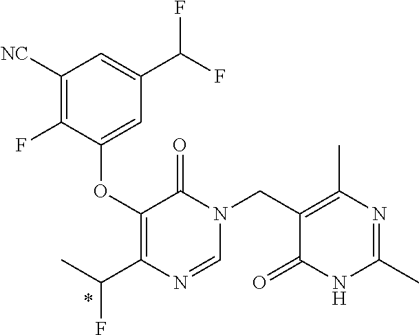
C1([NC])=C(F)C(OC2=C(C(C)F)N=CN(CC3=C(C)N=C(C)NC3=O)C2=O)=CC(C(F)F)=C1
